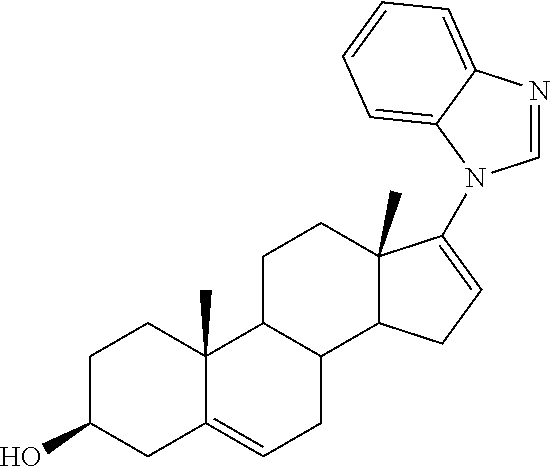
C1C(O)CC2=CCC3C(C2(C)C1)CCC1(C)C3CC=C1N1C=NC2=CC=CC=C21
